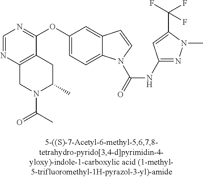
O(C1=CC=C2C(=C1)C=CN2C(=O)NC1=NN(C)C(C(F)(F)F)=C1)C1=NC=NC2=C1CC(C)N(C(C)=O)C2
